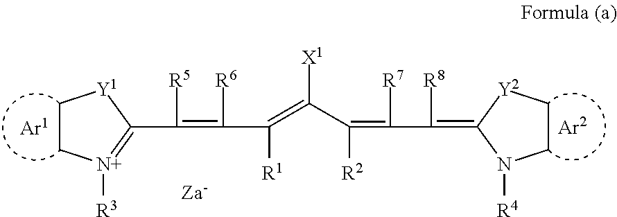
C1C[N+]([R3])=C(C([R5])=C([R6])C(=C(C([R2])=C([R7])C([R8])=C2N([R4])CC[Y2]2)[X1])[R1])[Y1]1
